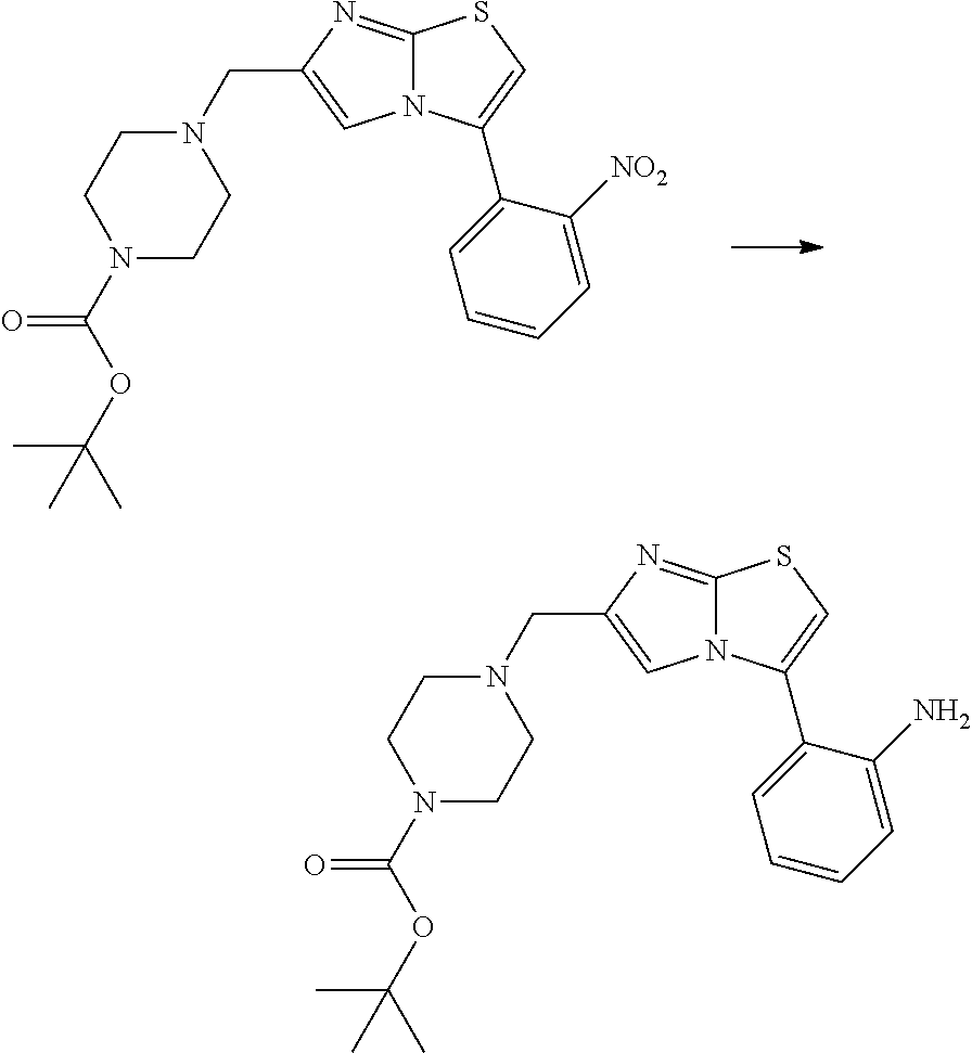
C1=C(C2=CC=CC=C2N)N2C(=NC(CN3CCN(C(OC(C)(C)C)=O)CC3)=C2)S1.C1=C(C2=CC=CC=C2[NO2])N2C(=NC(CN3CCN(C(OC(C)(C)C)=O)CC3)=C2)S1
